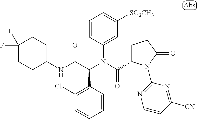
C1=CC(C(C(NC2CCC(F)(F)CC2)=O)N(C(=O)C2CCC(=O)N2C2=NC=CC([CN])=N2)C2=CC([SO2CH3])=CC=C2)=C(Cl)C=C1
